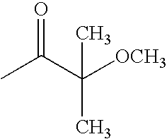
CC(C([OCH3])(C)C)=O
